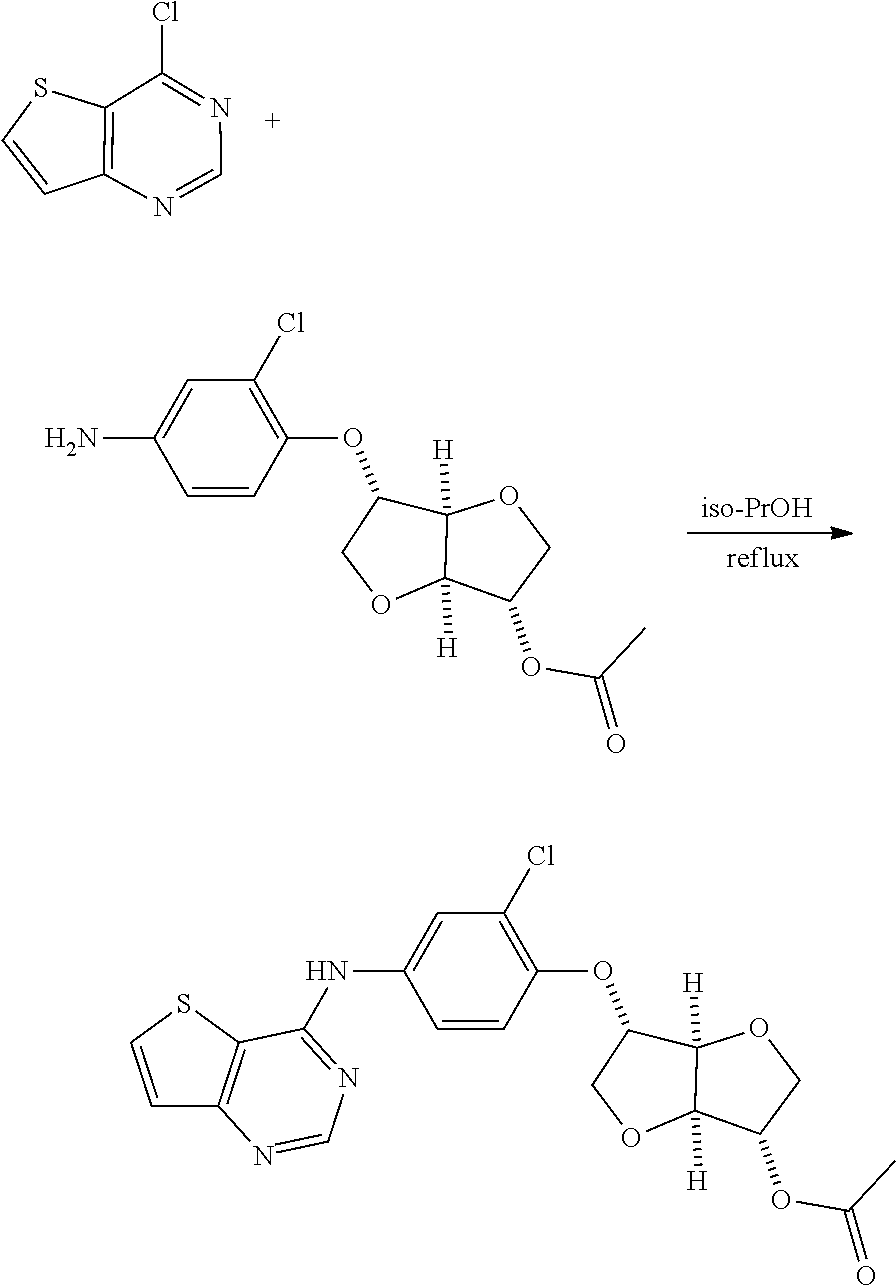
C1=NC2=C(C(Cl)=N1)SC=C2.C(=O)(C)OC1C2([H])C([H])(C(OC3=C(Cl)C=C(N)C=C3)CO2)OC1.C(=O)(C)OC1C2([H])C([H])(C(OC3=C(Cl)C=C(NC4=NC=NC5=C4SC=C5)C=C3)CO2)OC1
